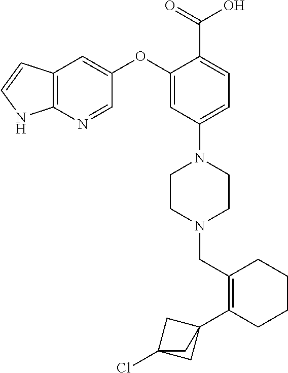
C1(C23CC(Cl)(C2)C3)=C(CN2CCN(C3=CC=C(C(=O)O)C(OC4=CC5=C(N=C4)NC=C5)=C3)CC2)CCCC1
